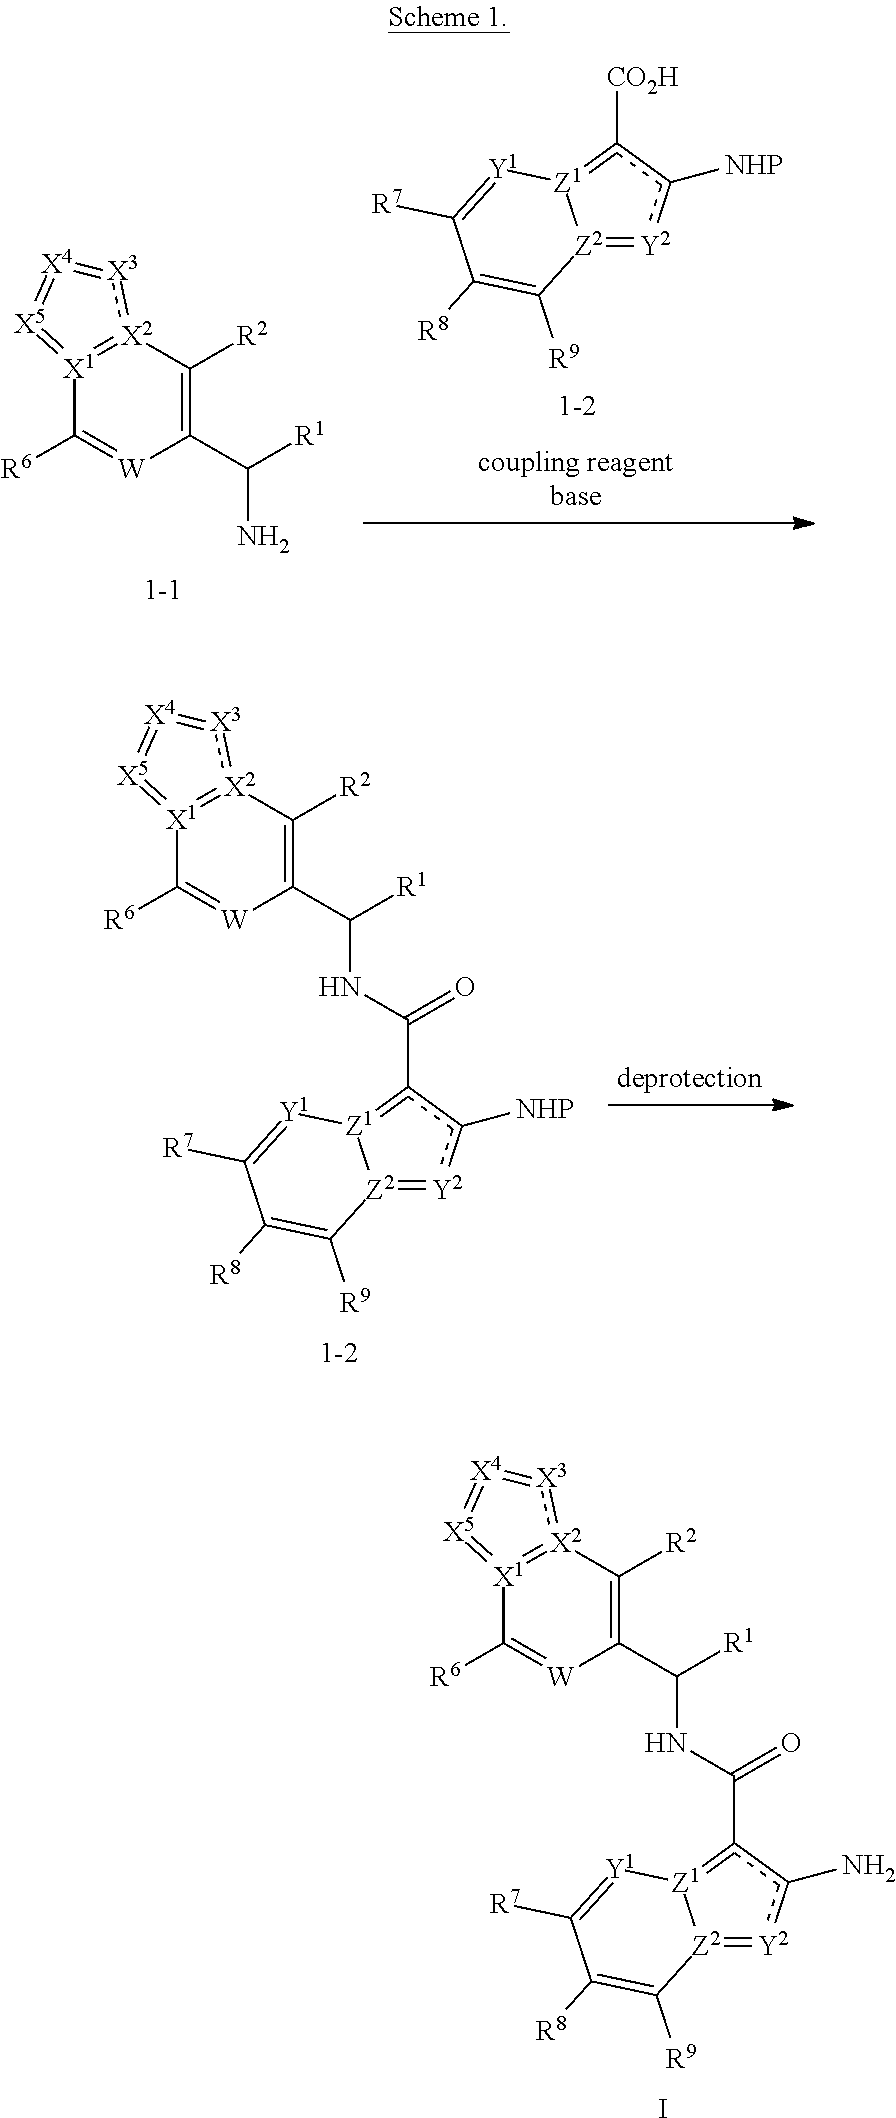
[Z2]12=[Y2]c([NHP])c([CO2H])=[Z1]1[Y1]=C([R7])C([R8])=C2[R9].[X1]12=[X2](:[X3]=[X4]=[X5]=1)C([R2])=C(C([R1])N)[W]=C2[R6].[Z2]12=[Y2]c([NHP])c(C(NC(C3=C([R2])[X2]4:[X3]=[X4]=[X5]=[X1]=4C([R6])=[W]3)[R1])=O)=[Z1]1[Y1]=C([R7])C([R8])=C2[R9].[Z2]12=[Y2]c(N)c(C(NC(C3=C([R2])[X2]4:[X3]=[X4]=[X5]=[X1]=4C([R6])=[W]3)[R1])=O)=[Z1]1[Y1]=C([R7])C([R8])=C2[R9].I
